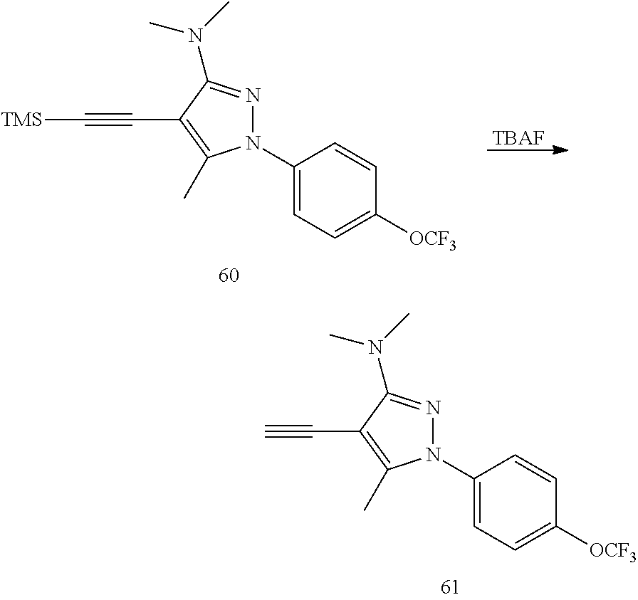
N1(C2=CC=C([OCF3])C=C2)N=C(N(C)C)C(C#C[TMS])=C1C.[TBAF].N1(C2=CC=C([OCF3])C=C2)N=C(N(C)C)C(C#C)=C1C
